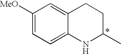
C1([MeO])=CC=C2C(=C1)CCC(C)N2
